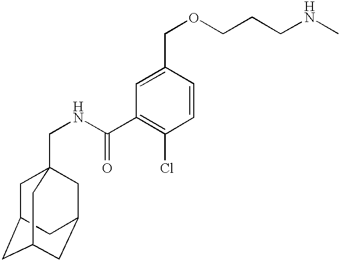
C1C2CC3CC(CC1(CNC(C1=C(Cl)C=CC(COCCCNC)=C1)=O)C3)C2
